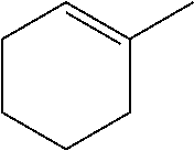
C1CCCC(C)=C1
